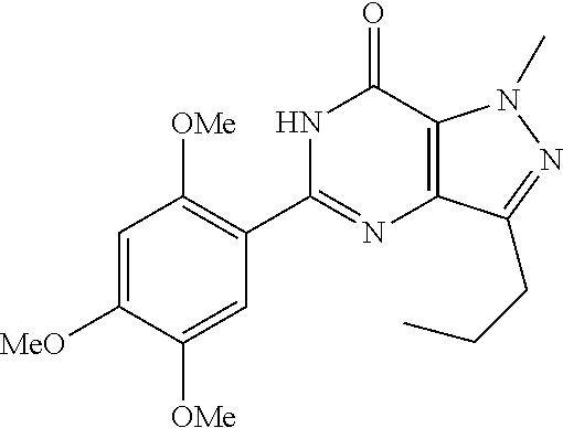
C1=C([MeO])C([OMe])=CC(C2=NC3=C(C(=O)N2)N(C)N=C3CCC)=C1[OMe]
